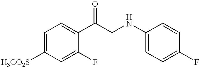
C1=C([H3CO2S])C=C(F)C(C(CNC2=CC=C(F)C=C2)=O)=C1
